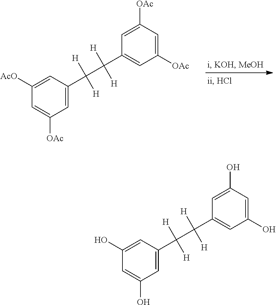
C1=C(C([H])(C([H])([H])C2=CC(O)=CC(O)=C2)[H])C=C(O)C=C1O.C1=C(C([H])(C([H])([H])C2=CC([OAc])=CC([OAc])=C2)[H])C=C([AcO])C=C1[OAc]
